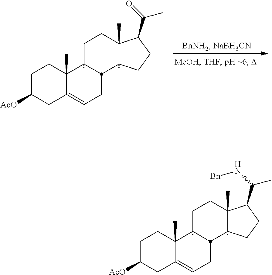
C1C([AcO])CC2=CCC3C4C(C)(CCC3C2(C)C1)C(C(C)N[Bn])CC4.C1C([AcO])CC2=CCC3C4C(C)(CCC3C2(C)C1)C(C(C)=O)CC4
